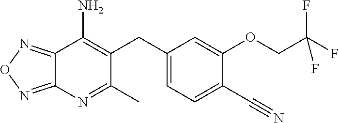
C1(C)=NC2=NON=C2C(N)=C1CC1=CC=C(C#N)C(OCC(F)(F)F)=C1
